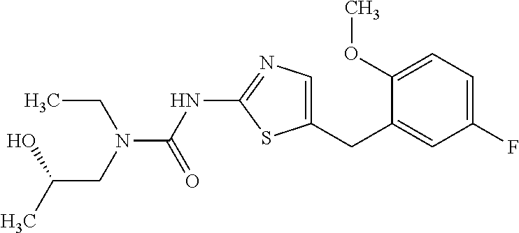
C1=C(CC2=CC(F)=CC=C2OC)SC(NC(N(CC)CC(C)O)=O)=N1
